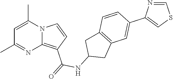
C1(C)=NC2=C(C(=O)NC3CC4=C(C3)C=CC(C3=CSC=N3)=C4)C=CN2C(C)=C1
